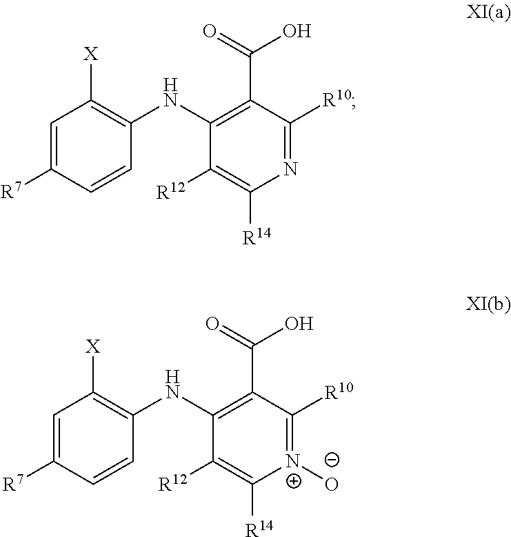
C1(NC2=C([X])C=C([R7])C=C2)=C(C(=O)O)C([R10])=NC([R14])=C1[R12].C1(NC2=C([X])C=C([R7])C=C2)=C(C(=O)O)C([R10])=[N+]([O-])C([R14])=C1[R12]
